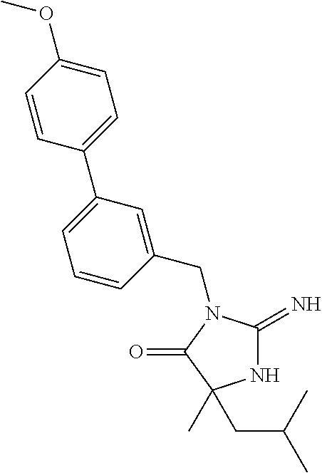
N1C(=N)N(CC2=CC(C3=CC=C(OC)C=C3)=CC=C2)C(=O)C1(CC(C)C)C
